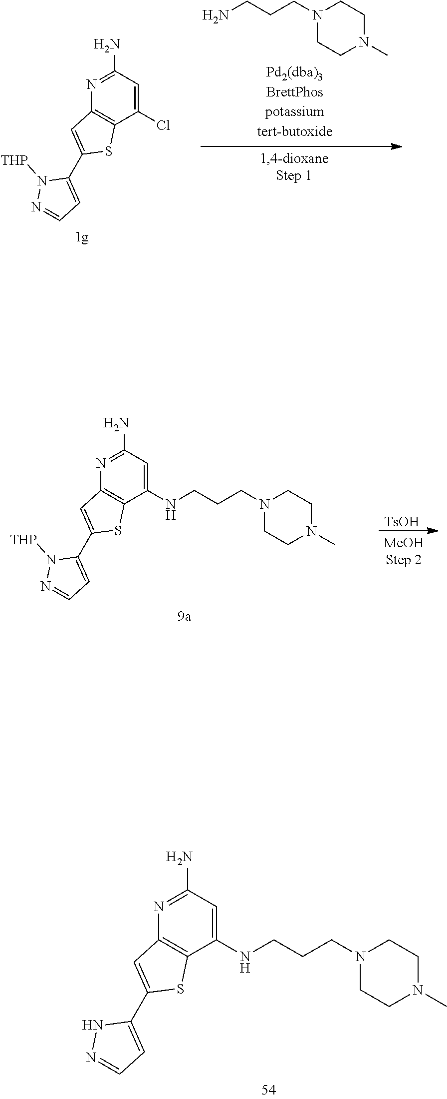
N1=C(N)C=C(Cl)C2=C1C=C(C1=CC=NN1[THP])S2.N1(CCCN)CCN(C)CC1.[TsOH].N1=C(N)C=C(NCCCN2CCN(C)CC2)C2=C1C=C(C1=CC=NN1[THP])S2.N1=C(N)C=C(NCCCN2CCN(C)CC2)C2=C1C=C(C1=CC=NN1)S2
